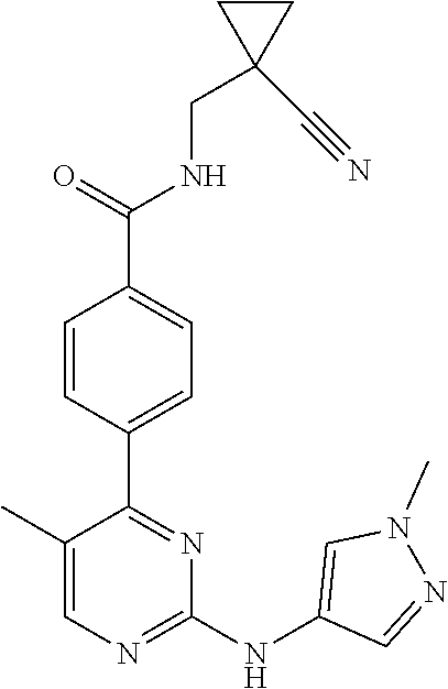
C1(CNC(C2=CC=C(C3=NC(NC4=CN(C)N=C4)=NC=C3C)C=C2)=O)(C#N)CC1
